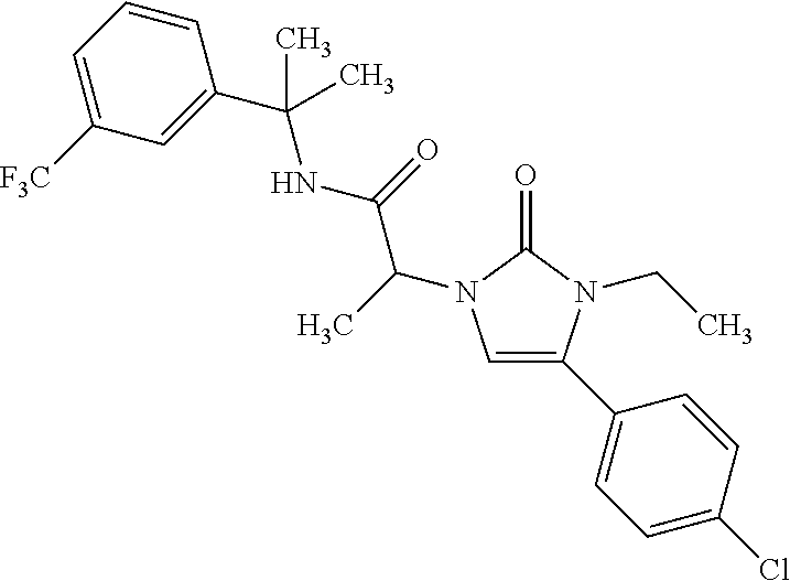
C1=C(C2=CC=C(Cl)C=C2)N(CC)C(=O)N1C(C(=O)NC(C1=CC([F3C])=CC=C1)(C)C)C
